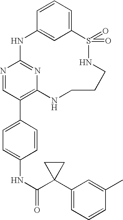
C12=CC=CC(=C1)NC1=NC(=C(C3=CC=C(NC(=O)C4(C5=CC=CC(C)=C5)CC4)C=C3)C=N1)NCCCNS2(=O)=O
